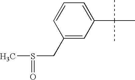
C1=C(C(C)(C)C)C=C(CS(C)=O)C=C1
